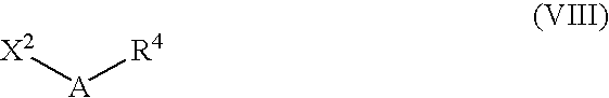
[X2][A][R4]
